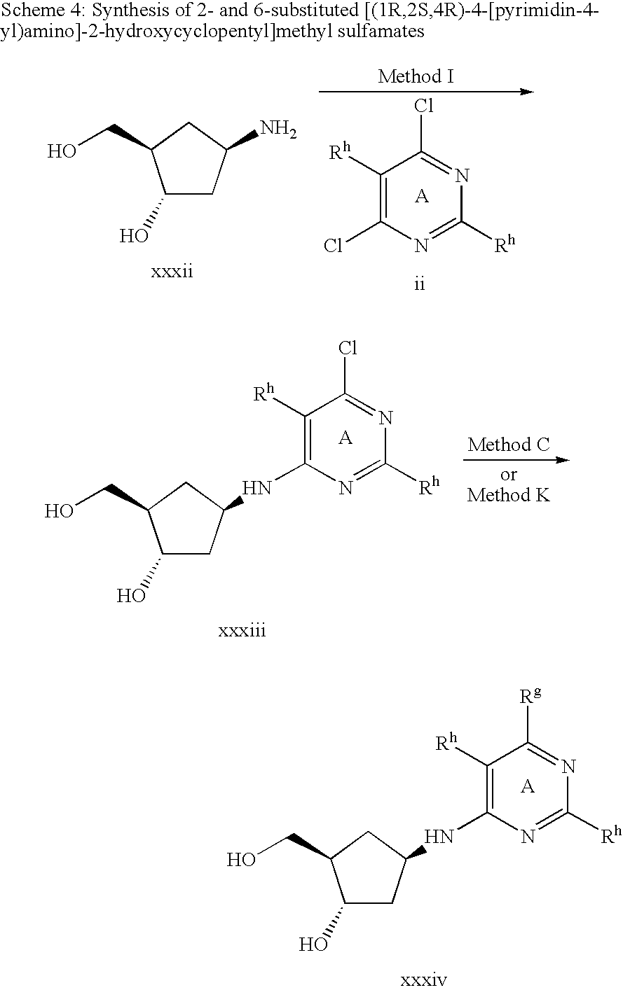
OCC1C(O)CC(NC2=C([Rh])C(Cl)=NC([Rh])=N2)C1.OCC1C(O)CC(NC2=C([Rh])C([Rg])=NC([Rh])=N2)C1.ClC1=C([Rh])C(Cl)=NC([Rh])=N1.OCC1C(O)CC(N)C1
